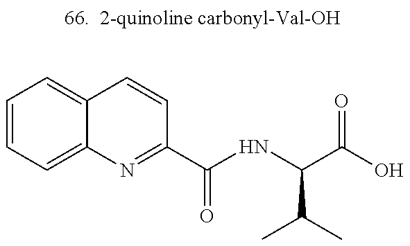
C1=CC=C2C(=C1)C=CC(C(=O)NC(C(=O)O)C(C)C)=N2
